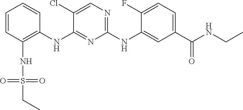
C1=CC(NS(=O)(=O)CC)=C(NC2=NC(NC3=CC(C(NCC)=O)=CC=C3F)=NC=C2Cl)C=C1
